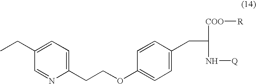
C1(CC)=CC=C(CCOC2=CC=C(CC(N[Q])[COO][R])C=C2)N=C1
